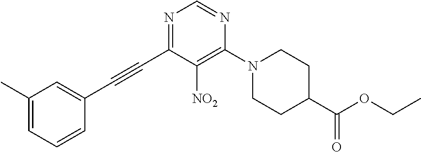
C(C1=NC=NC(N2CCC(C(OCC)=O)CC2)=C1[NO2])#CC1=CC(C)=CC=C1
